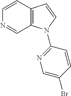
C12=C(C=CN=C1)C=CN2C1=NC=C(Br)C=C1
